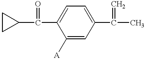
C1([A])=CC(C(=C)C)=CC=C1C(=O)C1CC1
